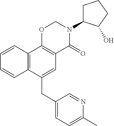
C1(CC2=CC3=C(C4=C2C=CC=C4)OCN(C2CCCC2O)C3=O)=CC=C(C)N=C1
